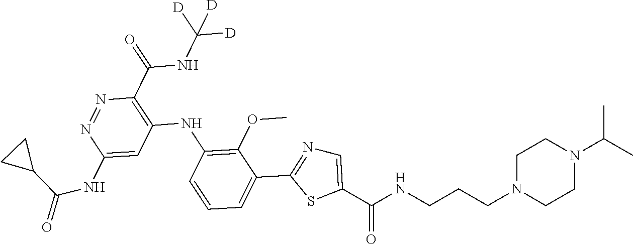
C1(C(NC([D])([D])[D])=O)=C(NC2=C(OC)C(C3=NC=C(C(NCCCN4CCN(C(C)C)CC4)=O)S3)=CC=C2)C=C(NC(=O)C2CC2)N=N1
